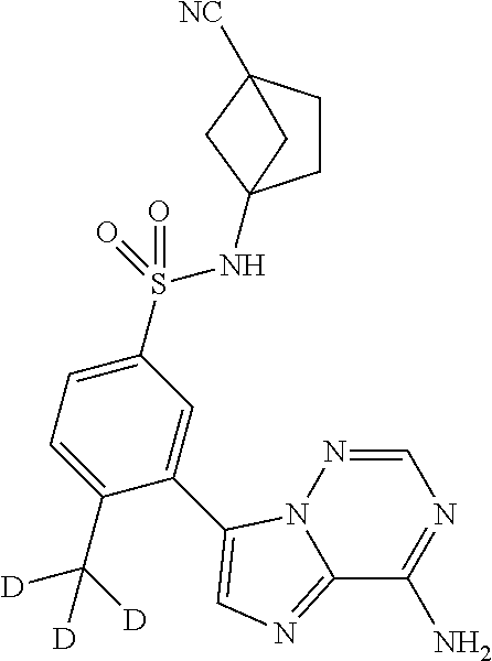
C12=NC=C(C3=CC(S(=O)(=O)NC45CCC([NC])(C4)C5)=CC=C3C([D])([D])[D])N1N=CN=C2N
